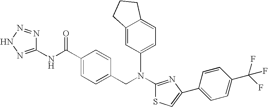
N(C1=NC(C2=CC=C(C(F)(F)F)C=C2)=CS1)(CC1=CC=C(C(NC2=NNN=N2)=O)C=C1)C1=CC=C2C(=C1)CCC2
